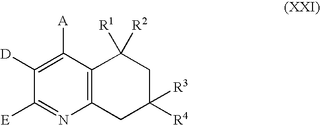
C12=C(CC([R3])([R4])CC1([R1])[R2])N=C([E])C([D])=C2[A]
